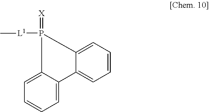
C1=C2C(=CC=C1)P(=[X])([L1]C)C1=CC=CC=C21
